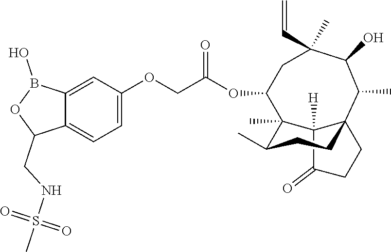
C12([H])C(=O)CCC13CCC(C)C2(C)C(OC(COC1=CC=C2C(=C1)B(O)OC2CNS(C)(=O)=O)=O)CC(C=C)(C)C(O)C3C
